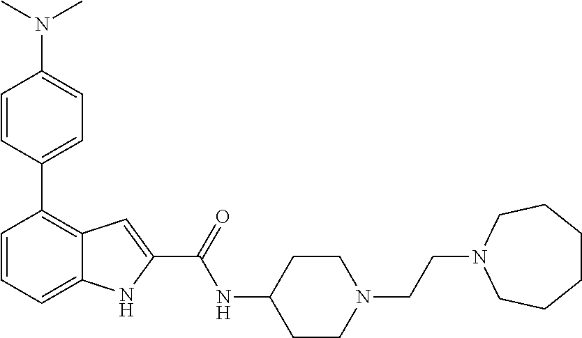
C1=CC=C2C(=C1C1=CC=C(N(C)C)C=C1)C=C(C(=O)NC1CCN(CCN3CCCCCC3)CC1)N2
